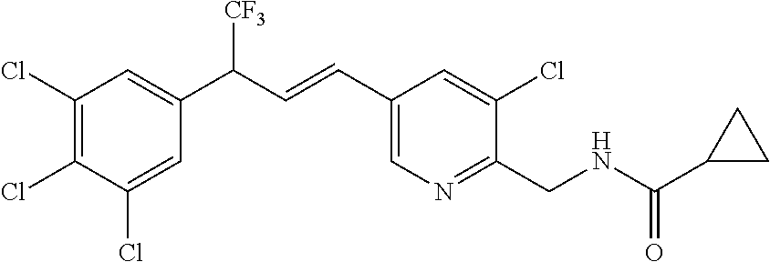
C1(Cl)=CC(C(C=CC2=CN=C(CNC(C3CC3)=O)C(Cl)=C2)[CF3])=CC(Cl)=C1Cl
